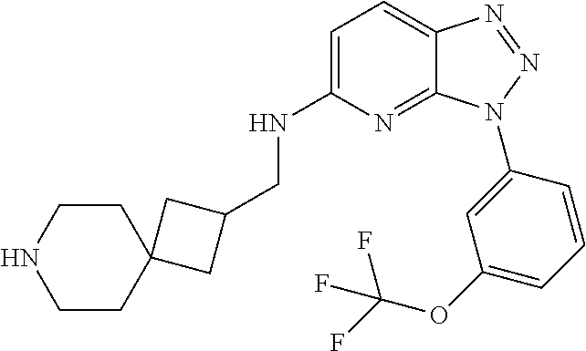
C1=C(NCC2CC3(C2)CCNCC3)N=C2C(=C1)N=NN2C1=CC(OC(F)(F)F)=CC=C1
